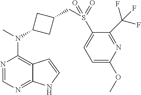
N1=CN=C2C(=C1N(C)C1CC(CS(C3=CC=C(OC)N=C3C(F)(F)F)(=O)=O)C1)C=CN2
